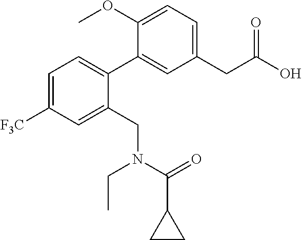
C1(CC(O)=O)=CC=C(OC)C(C2=CC=C([F3C])C=C2CN(CC)C(=O)C2CC2)=C1
